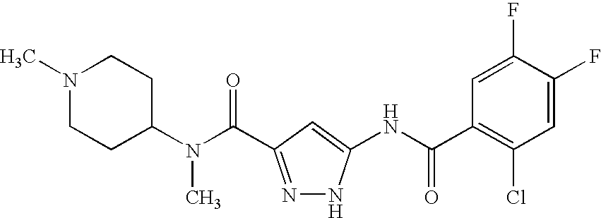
C1C(N(C(=O)C2=NNC(NC(C3=C(Cl)C=C(F)C(F)=C3)=O)=C2)C)CCN(C)C1
